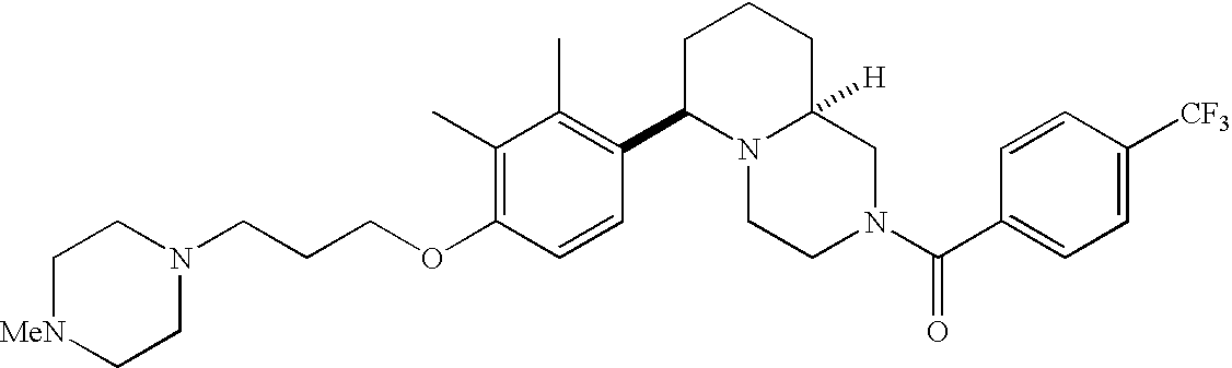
C(OC1=C(C)C(C)=C(C2N3CCN(C(C4=CC=C([CF3])C=C4)=O)CC3([H])CCC2)C=C1)CCN1CC[MeN]CC1
